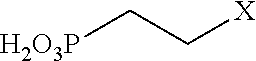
[H2O3P]CC[X]
